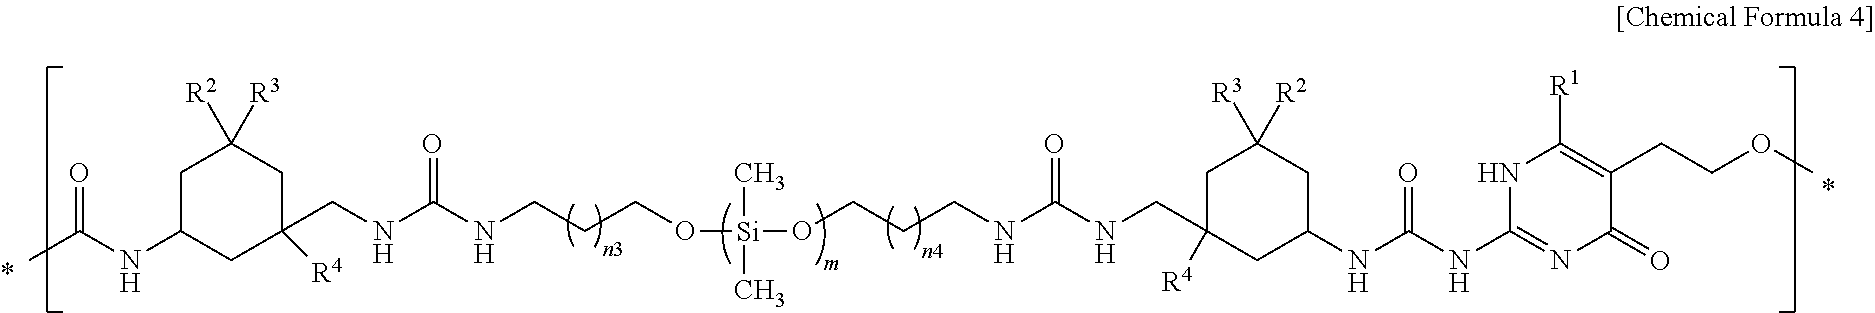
C1C(NC(C)=O)CC([R4])(CNC(NCCCO[Si](OCCCNC(NCC2([R4])CC(NC(NC3=NC(=O)C(CCOC)=C([R1])N3)=O)CC([R2])([R3])C2)=O)(C)C)=O)CC1([R3])[R2]
